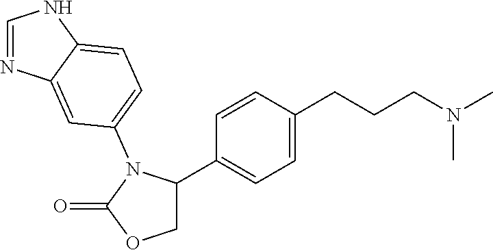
C1C(C2=CC=C(CCCN(C)C)C=C2)N(C2=CC=C3C(=C2)N=CN3)C(=O)O1
